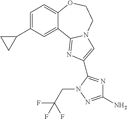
C1=C(C2CC2)C=C2C(=C1)OCCN1C2=NC(C2=NC(N)=NN2CC(F)(F)F)=C1
